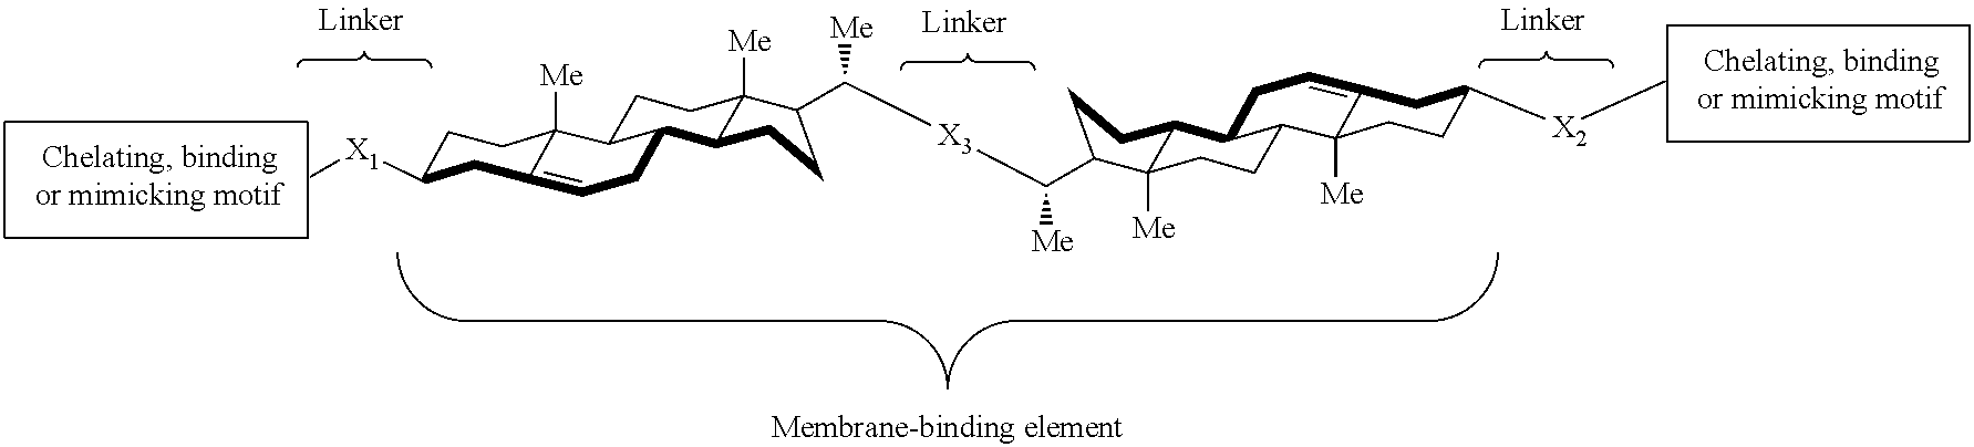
C1C([X1]C)CC2=CCC3C(C2([Me])C1)CCC1([Me])C3CCC1C([X3]C([Me])C1C2([Me])C(C3CC=C4CC([X2]C)CCC4([Me])C3CC2)CC1)[Me]
